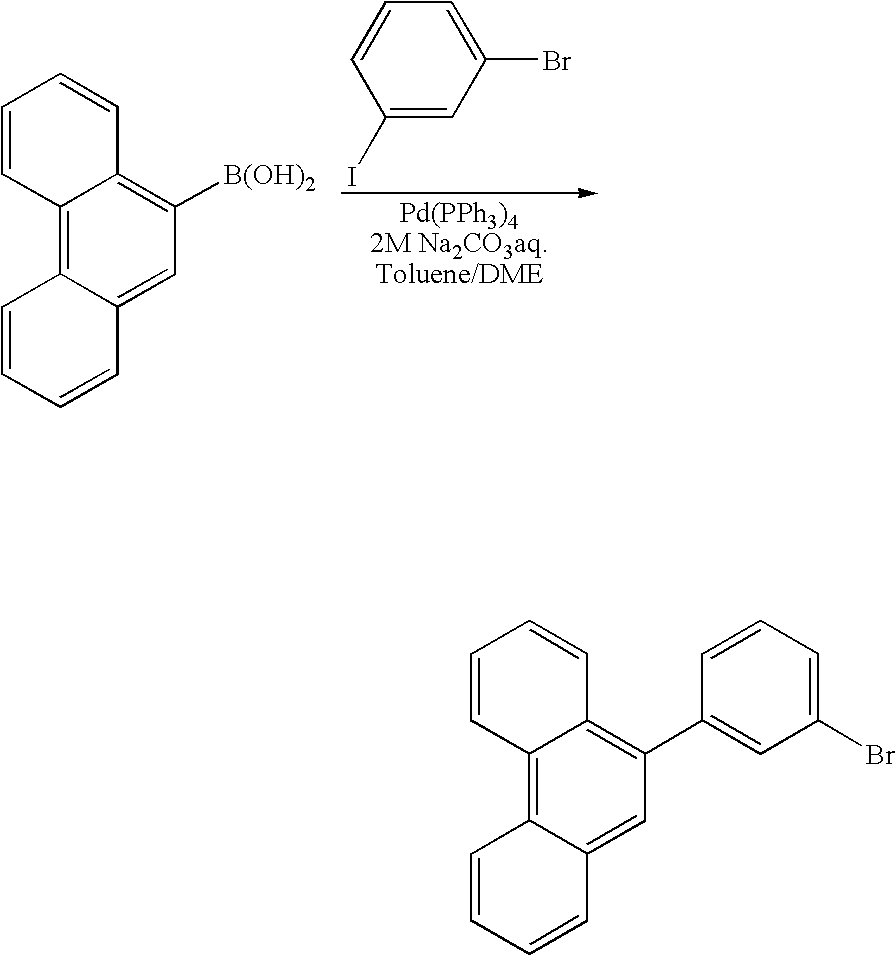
C12=C3C(=CC([B(OH)2])=C1C=CC=C2)C=CC=C3.C1(I)=CC(Br)=CC=C1.[Pd(PPh3)42M Na2CO3aq.Toluene/DME].C12=C3C(=CC(C4=CC(Br)=CC=C4)=C1C=CC=C2)C=CC=C3
